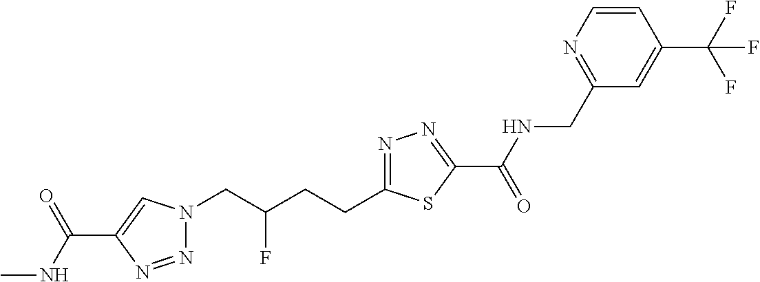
C1(C(NC)=O)=CN(CC(CCC2=NN=C(C(=O)NCC3=NC=CC(C(F)(F)F)=C3)S2)F)N=N1
